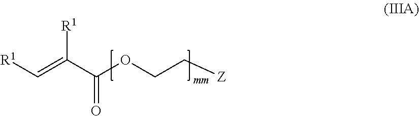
C(=C(C(OCC[Z])=O)[R1])[R1]
